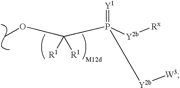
C(P([Y2b][Rx])(=[Y1])[Y2b][W3])([R1])([R1])OC
